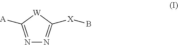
N1=C([A])[W]C([X]B)=N1
